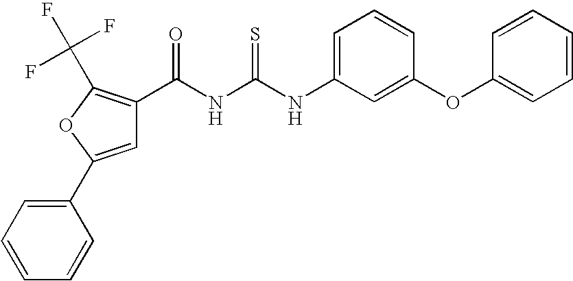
C1(C2=CC(C(NC(NC3=CC=CC(OC4=CC=CC=C4)=C3)=S)=O)=C(C(F)(F)F)O2)=CC=CC=C1
